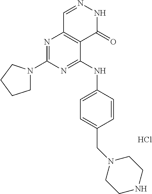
Cl.N1=C(N2CCCC2)N=C(NC2=CC=C(CN3CCNCC3)C=C2)C2=C1C=NNC2=O
